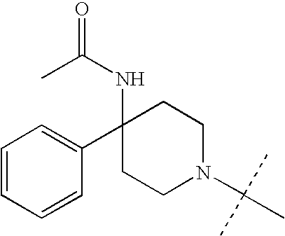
C1=CC=CC(C2(NC(C)=O)CCN(C(C)(C)C)CC2)=C1
